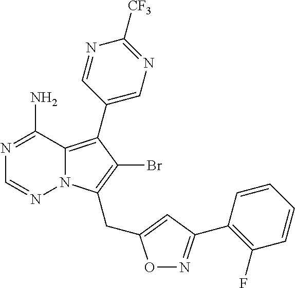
C1(C2=C3N(C(CC4=CC(C5=C(F)C=CC=C5)=NO4)=C2Br)N=CN=C3N)=CN=C([CF3])N=C1
